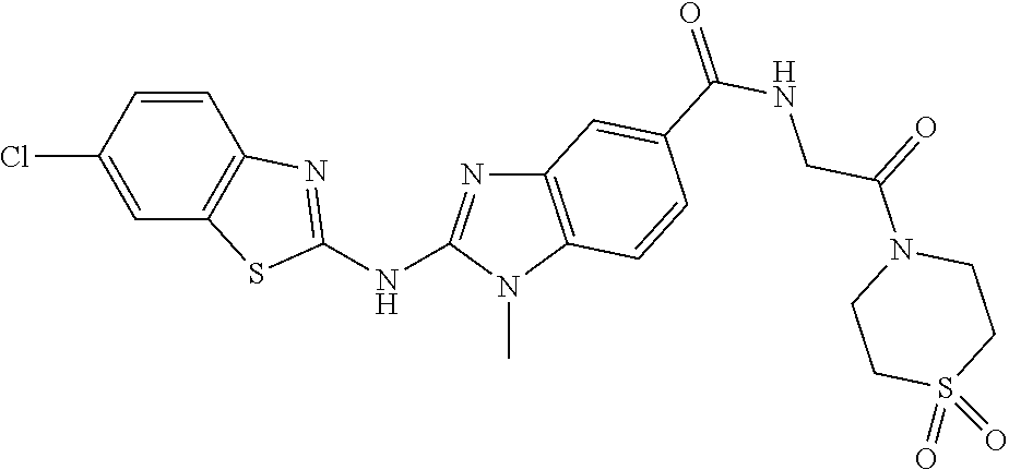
ClC1=CC2=C(C=C1)N=C(NC1=NC3=C(N1C)C=CC(C(NCC(N1CCS(=O)(=O)CC1)=O)=O)=C3)S2
